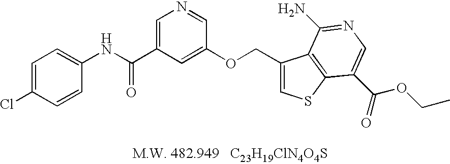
C(C1=CN=CC(OCC2=CSC3=C2C(N)=NC=C3C(=O)OCC)=C1)(NC1=CC=C(Cl)C=C1)=O
